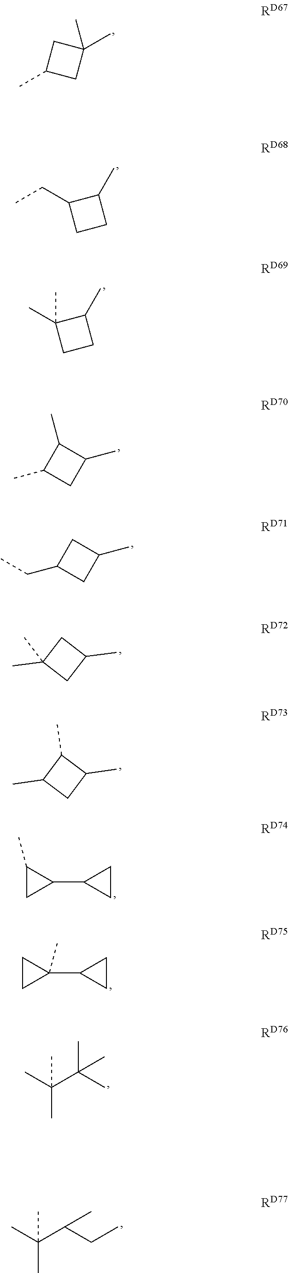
C1(CC)CCC1C.C1(C)(C)CCC1C.C1C(C)CC1(C)C.C1C(C)(C)CC1C.C1(C)C(C)CC1C.C1(C2CC2)C(C)C1.C1(C2CC2)(C)CC1.C(C)(C(C)(C)C)(C)C.C1(C)C(C)CC1C.C1C(CC)CC1C.C(C)(C)(C(CC)C)C
